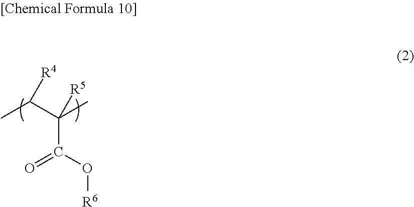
CC(C(C)([R5])C(=O)O[R6])[R4]
